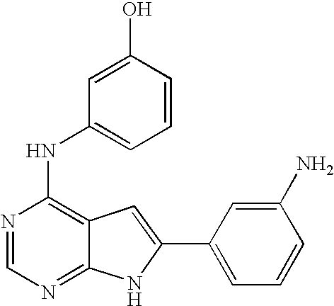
N1=CN=C2C(=C1NC1=CC=CC(O)=C1)C=C(C1=CC=CC(N)=C1)N2
